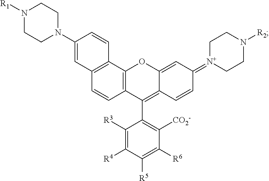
C1([R3])=C([R4])C([R5])=C([R6])C([CO2-])=C1C1=C2C(=CC(=[N+]3CCN([R2])CC3)C=C2)OC2=C1C=CC1=C2C=CC(N2CCN([R1])CC2)=C1
